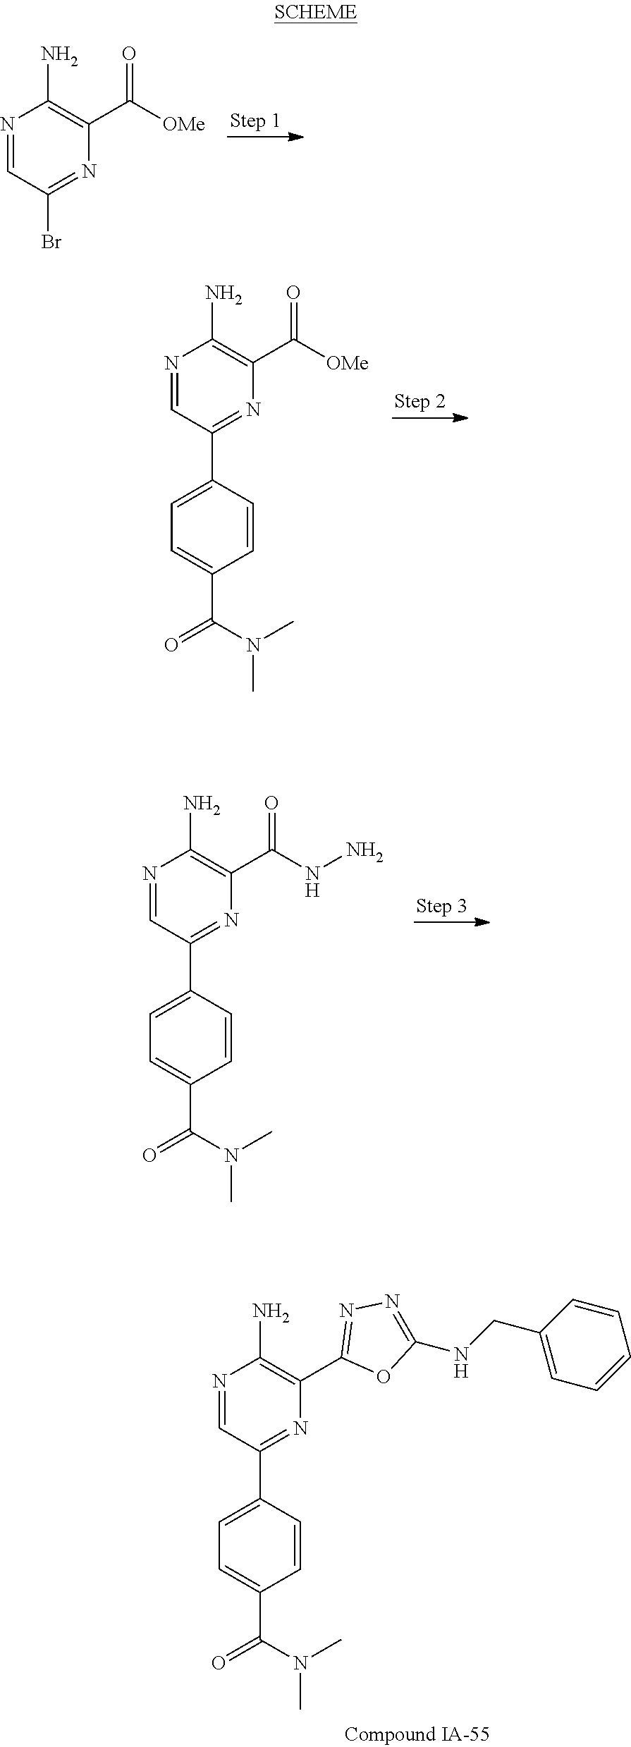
N1=CC(Br)=NC(C([OMe])=O)=C1N.N1=CC(C2=CC=C(C(=O)N(C)C)C=C2)=NC(C([OMe])=O)=C1N.N1=CC(C2=CC=C(C(=O)N(C)C)C=C2)=NC(C(NN)=O)=C1N.N1=CC(C2=CC=C(C(N(C)C)=O)C=C2)=NC(C2=NN=C(NCC3=CC=CC=C3)O2)=C1N
